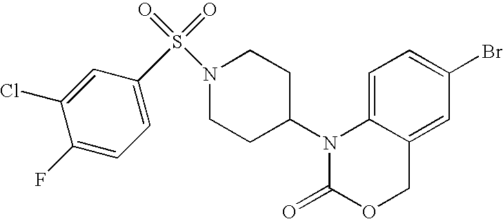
C1=C2C(=CC(Br)=C1)COC(=O)N2C1CCN(S(=O)(=O)C2=CC=C(F)C(Cl)=C2)CC1
